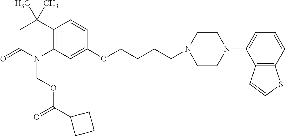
C1C(=O)N(COC(C2CCC2)=O)C2=C(C1(C)C)C=CC(OCCCCN1CCN(C3=CC=CC4=C3C=CS4)CC1)=C2
